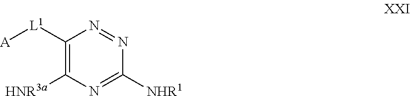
C1([L1][A])=C([HNR3a])N=C([NHR1])N=N1
